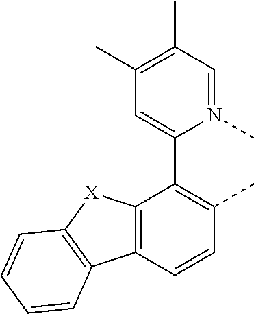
C12=C(C=CC(C)=C1C1=CC(C)=C(C)C=N1C)C1=C([X]2)C=CC=C1
